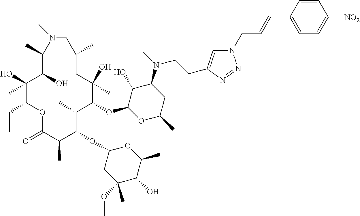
C1(O)C(OC2C(C)C(OC3CC(OC)(C)C(O)C(C)O3)C(C)C(=O)OC(CC)C(O)(C)C(O)C(C)N(C)CC(C)CC2(O)C)OC(C)CC1N(C)CCC1=CN(CC=CC2=CC=C([NO2])C=C2)N=N1
